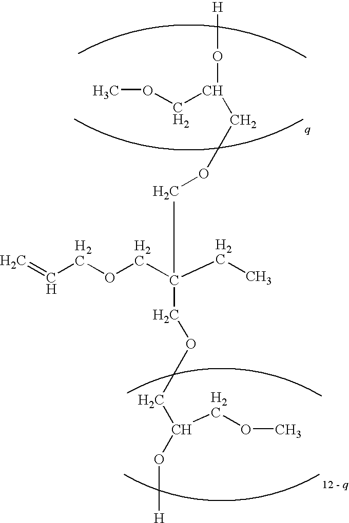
C=CCOCC(CC)(COCC(O[H])COC)COCC(COC)O[H]
